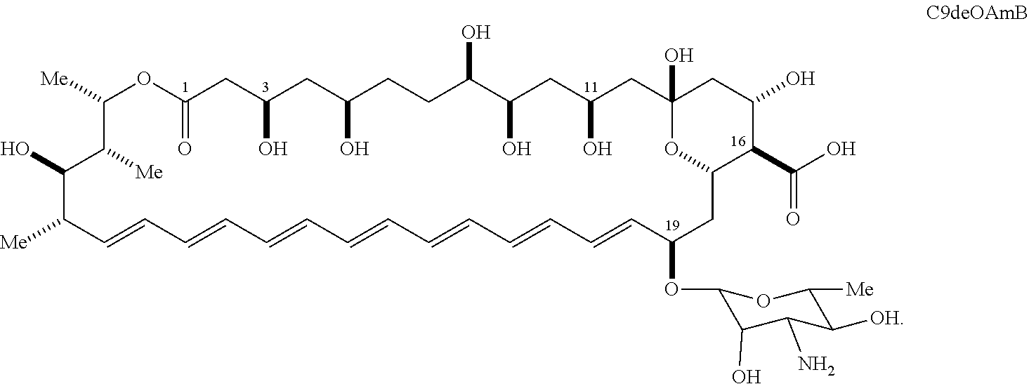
C1([Me])OC(=O)CC(O)CC(O)CCC(O)C(O)CC(O)CC2(O)CC(O)C(C(O)=O)C(O2)CC(OC2C(O)C(N)C([OH])C([Me])O2)C=CC=CC=CC=CC=CC=CC=CC([Me])C(O)C1[Me]
